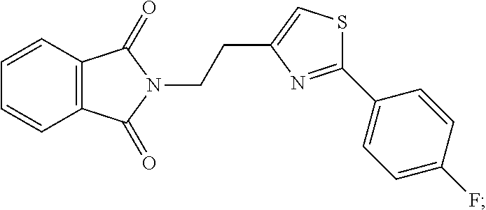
C12=C(C=CC=C1)C(=O)N(CCC1=CSC(C3=CC=C(F)C=C3)=N1)C2=O
